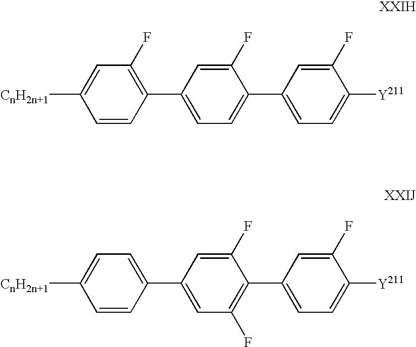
C1=CC(C2=CC=C(C3=CC=C([Y211])C(F)=C3)C(F)=C2)=C(F)C=C1[CnH2n+1].C1=CC(C2=CC(F)=C(C3=CC=C([Y211])C(F)=C3)C(F)=C2)=CC=C1[CnH2n+1]
